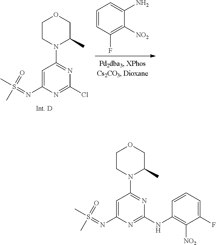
C1=CC(F)=C([NO2])C(N)=C1.C1CN(C2=NC(Cl)=NC(N=S(C)(=O)C)=C2)C(C)CO1.C1CN(C2=NC(NC3=C([NO2])C(F)=CC=C3)=NC(N=S(C)(=O)C)=C2)C(C)CO1
